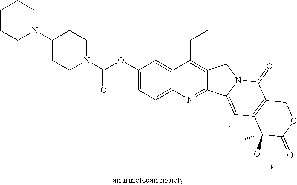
C1CCN(C2CCN(C(OC3=CC=C4C(=C3)C(CC)=C3C(=N4)C4=CC5=C(C(=O)N4C3)COC(=O)C5(O*)CC)=O)CC2)CC1
